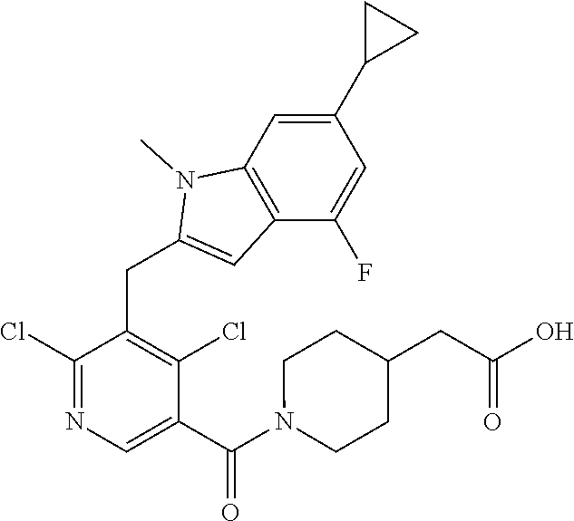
C1(Cl)=NC=C(C(=O)N2CCC(CC(O)=O)CC2)C(Cl)=C1CC1=CC2=C(N1C)C=C(C1CC1)C=C2F
